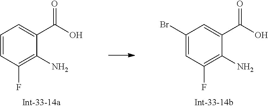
C1=CC(F)=C(N)C(C(O)=O)=C1.C1(Br)=CC(F)=C(N)C(C(O)=O)=C1
